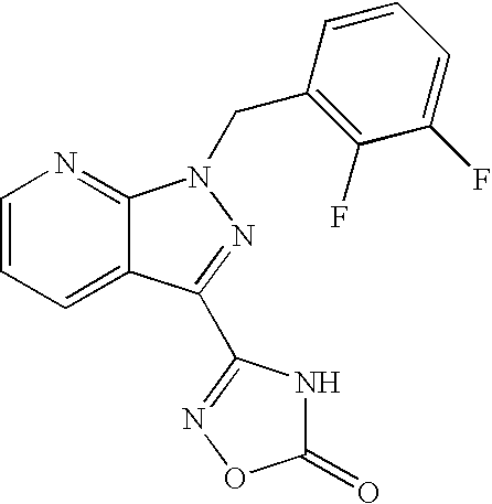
C1=CC=C2C(=N1)N(CC1=C(F)C(F)=CC=C1)N=C2C1=NOC(=O)N1
